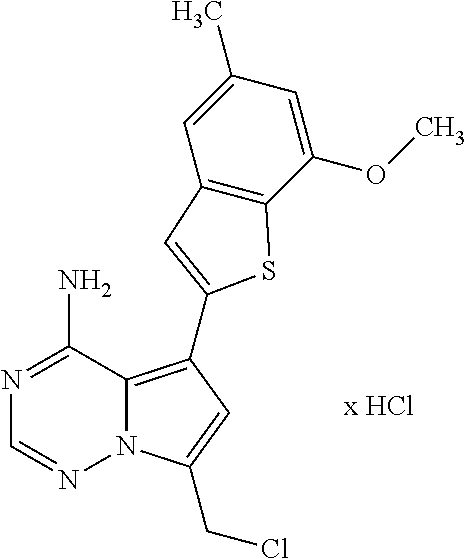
N1=C(N)C2=C(C3=CC4=C(S3)C(OC)=CC(C)=C4)C=C(CCl)N2N=C1
